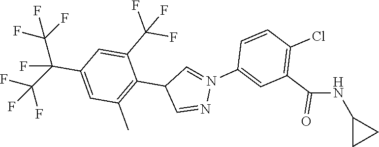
C1=NN(C2=CC(C(=O)NC3CC3)=C(Cl)C=C2)=CC1C1=C(C)C=C(C(F)(C(F)(F)F)C(F)(F)F)C=C1C(F)(F)F
